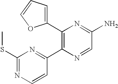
C1(C2=CC=CO2)=C(C2=NC(SC)=NC=C2)N=CC(N)=N1
